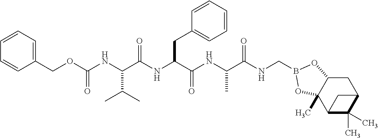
C1(COC(NC(C(NC(C(NC(C(NCB2OC3CC4C(C)(C)C(C3(C)O2)C4)=O)C)=O)CC2=CC=CC=C2)=O)C(C)C)=O)=CC=CC=C1
